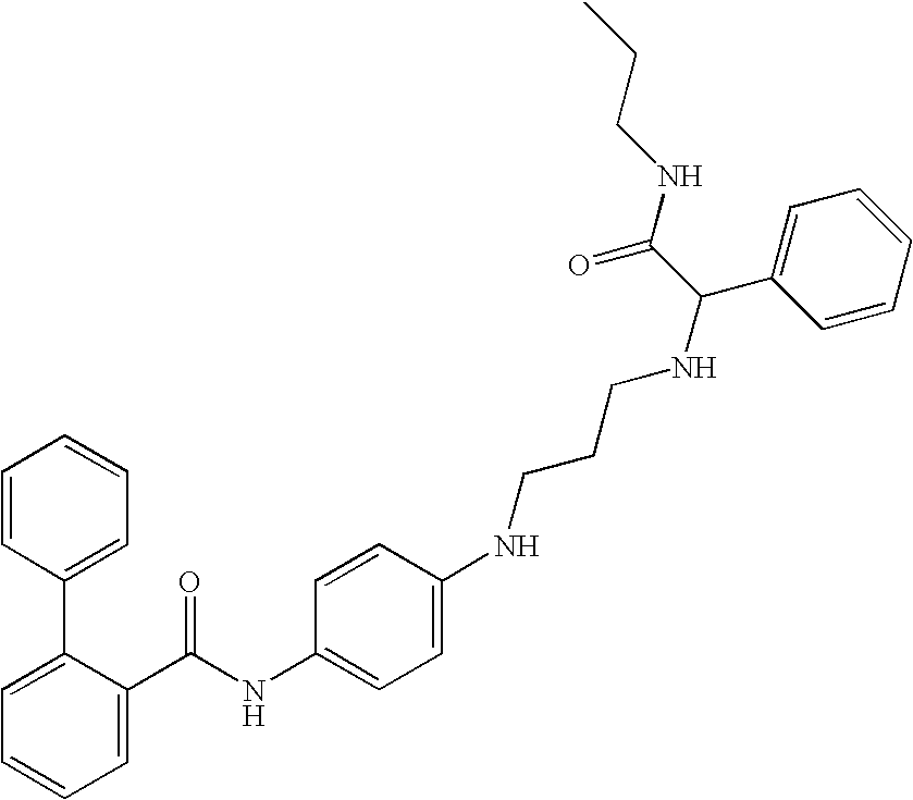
C1=C(C(NC2=CC=C(NCCCNC(C3=CC=CC=C3)C(NCCC)=O)C=C2)=O)C(C2=CC=CC=C2)=CC=C1
